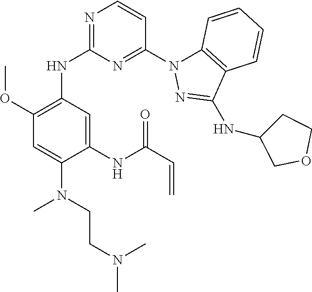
C1(NC2=NC=CC(N3C4=C(C(NC5CCOC5)=N3)C=CC=C4)=N2)=C(OC)C=C(N(CCN(C)C)C)C(NC(C=C)=O)=C1
